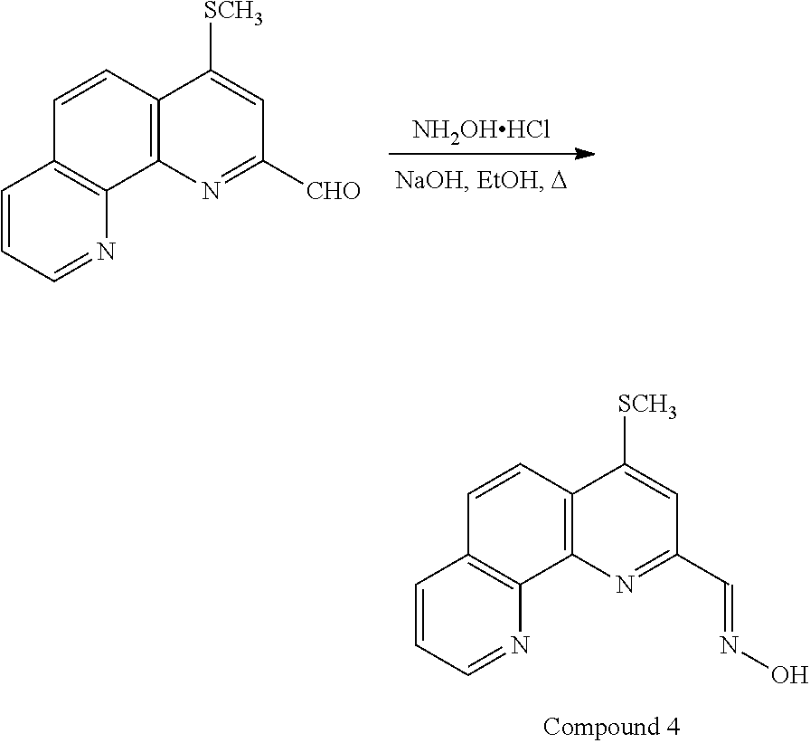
[NH2OHHCl].C1=CC=NC2=C1C=CC1=C2N=C([CHO])C=C1[SCH3].C1=CC=NC2=C1C=CC1=C2N=C(C=NO)C=C1[SCH3]
